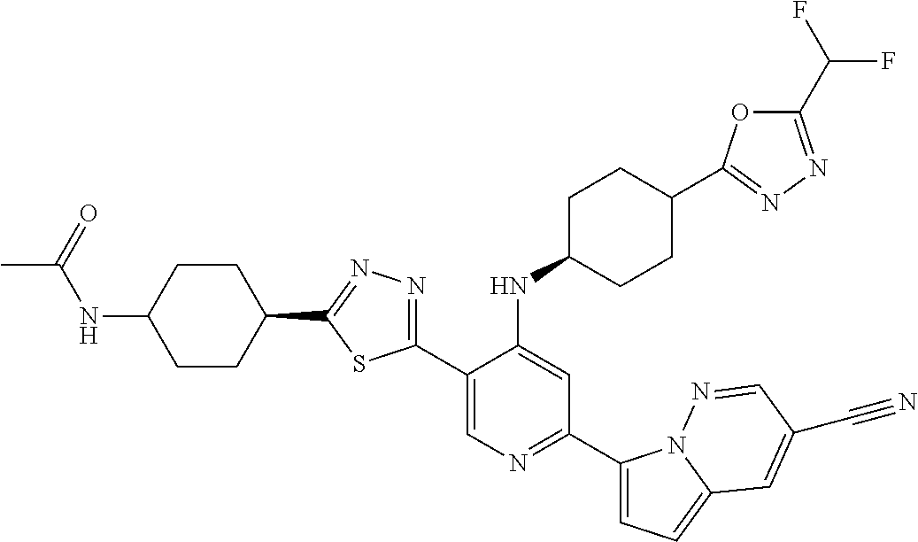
C1(C2=CN=C(C3=CC=C4N3N=CC(C#N)=C4)C=C2NC2CCC(C3=NN=C(C(F)F)O3)CC2)=NN=C(C2CCC(NC(=O)C)CC2)S1
